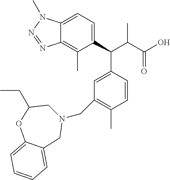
C12=CC=C(C(C(C(O)=O)C)C3=CC(CN4CC(CC)OC5=CC=CC=C5C4)=C(C)C=C3)C(C)=C1N=NN2C
